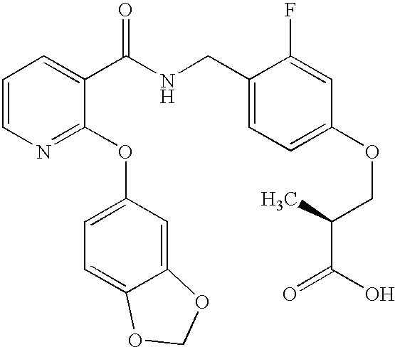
C1=CN=C(OC2=CC=C3C(=C2)OCO3)C(C(NCC2=CC=C(OCC(C)C(O)=O)C=C2F)=O)=C1
